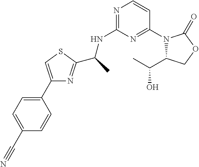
C(C)(NC1=NC=CC(N2C(C(O)C)COC2=O)=N1)C1=NC(C2=CC=C(C#N)C=C2)=CS1
